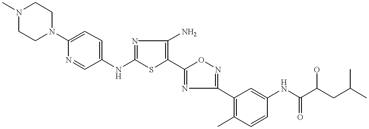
C1(NC2=NC(N)=C(C3=NC(C4=C(C)C=CC(NC(=O)C(CC(C)C)O)=C4)=NO3)S2)=CC=C(N2CCN(C)CC2)N=C1
